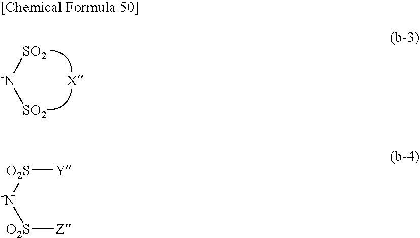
[SO2][-N][SO2].[X].[-N]([O2S][Y])[O2S][Z]
